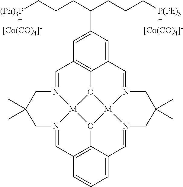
C1=N2[M]34O5C6=C1C=C(C(CCC[(Ph)3P])CCC[P(Ph)3])C=C6C=N1[M]56O3C3=C(C=N4CC(C)(C)C2)C=CC=C3C=N6CC(C)(C)C1.[[Co(CO)4]-].[[Co(CO)4]-]
